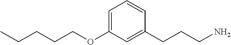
C(COC1=CC=CC(CCCN)=C1)CCC
